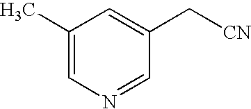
C1(C)=CN=CC(C[CN])=C1
